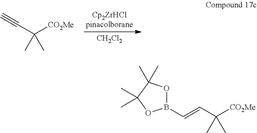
C#CC([CO2Me])(C)C.[CH2Cl2].C(C([CO2Me])(C)C)=CB1OC(C)(C)C(C)(C)O1
